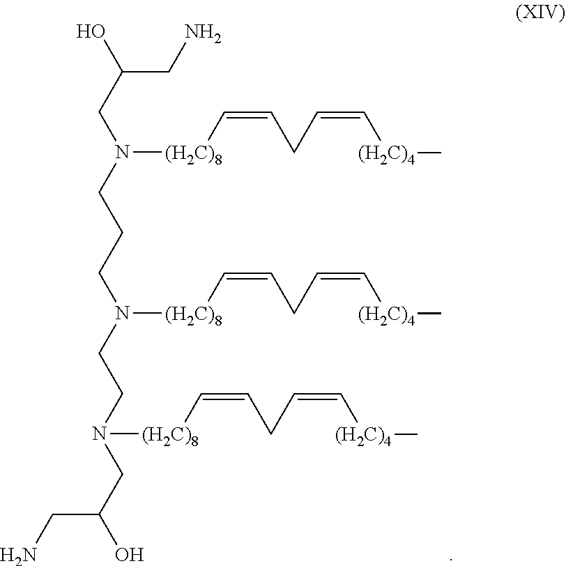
C(CN(CCCN(CCN(CC(CN)O)[(H2C)8]C=CCC=C[(H2C)4]C)[(H2C)8]C=CCC=C[(H2C)4]C)[(H2C)8]C=CCC=C[(H2C)4]C)(O)CN
